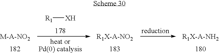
[R1][XH]
